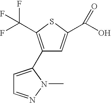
C1(C2=CC=NN2C)=C(C(F)(F)F)SC(C(O)=O)=C1
